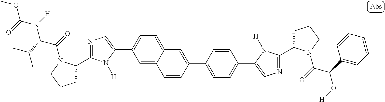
COC(=O)N(C(C(C)C)C(=O)N1C(C2=NC=C(C3=CC=C4C(=C3)C=CC(C3=CC=C(C5=CN=C(C6CCCN6C(=O)C(C6=CC=CC=C6)O[H])N5[H])C=C3)=C4)N2[H])CCC1)[H]
